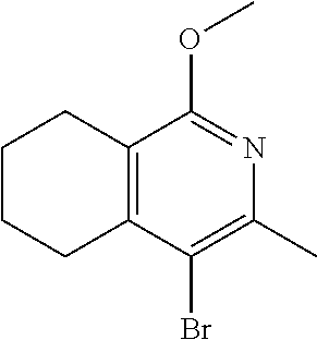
C1CCC2=C(C1)C(OC)=NC(C)=C2Br
